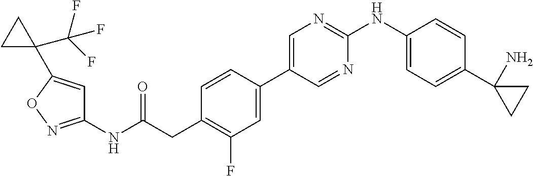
C1=CC(C2=CN=C(NC3=CC=C(C4(N)CC4)C=C3)N=C2)=CC(F)=C1CC(NC1=NOC(C2(C(F)(F)F)CC2)=C1)=O
